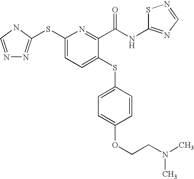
N1=CNC(SC2=CC=C(SC3=CC=C(OCCN(C)C)C=C3)C(C(NC3=NC=NS3)=O)=N2)=N1
